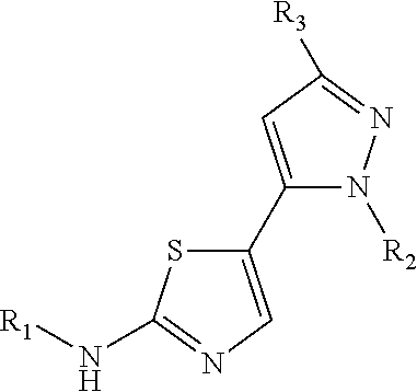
C1(C2=CN=C(N[R1])S2)=CC([R3])=NN1[R2]
